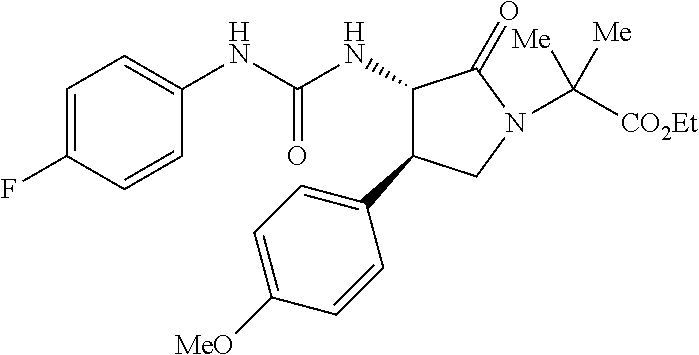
C1=C(F)C=CC(NC(NC2C(C3=CC=C([MeO])C=C3)CN(C([CO2Et])([Me])[Me])C2=O)=O)=C1
